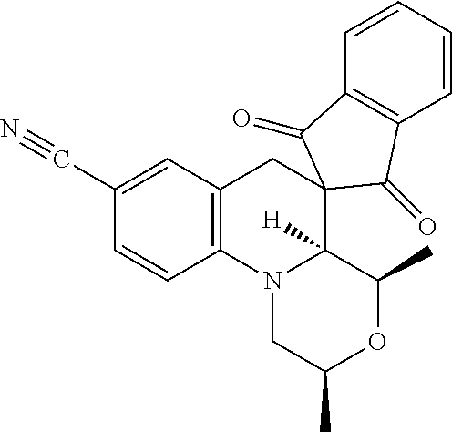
C1(C#N)=CC2=C(C=C1)N1CC(C)OC(C)C1([H])C1(C2)C(=O)C2=C(C=CC=C2)C1=O
